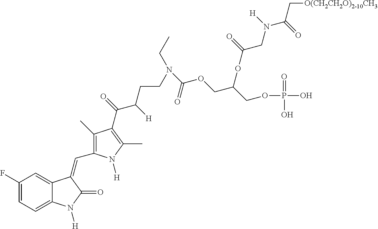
C1(F)=CC=C2C(=C1)C(=CC1=C(C)C(C(=O)C([H])CCN(CC)C(OCC(COP(O)(=O)O)OC(=O)CN(C(=O)C[O(CH2CH2O)2-10CH3])[H])=O)=C(C)N1[H])C(=O)N2[H]
